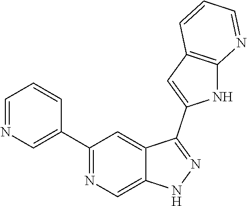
C1(C2=CN=CC=C2)=NC=C2C(=C1)C(C1=CC3=C(N1)N=CC=C3)=NN2
